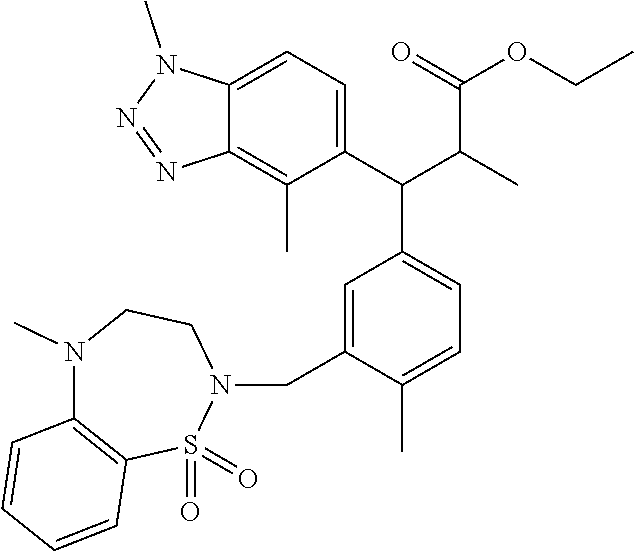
C1(C(C2=CC=C(C)C(CN3CCN(C)C4=C(S3(=O)=O)C=CC=C4)=C2)C(C(OCC)=O)C)=CC=C2C(=C1C)N=NN2C
